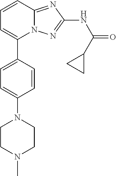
C1=C(C2=CC=CC3=NC(NC(=O)C4CC4)=NN23)C=CC(N2CCN(C)CC2)=C1
